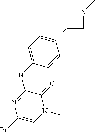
C1(C2=CC=C(NC3=NC(Br)=CN(C)C3=O)C=C2)CN(C)C1
